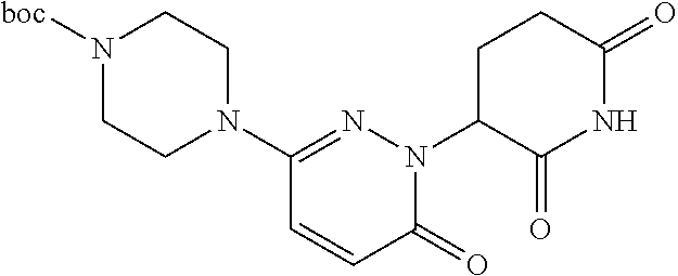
N1(C2C(=O)NC(=O)CC2)N=C(N2CCN([boc])CC2)C=CC1=O
